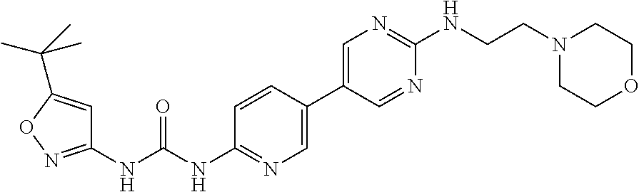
C1(C2=CN=C(NC(NC3=NOC(C(C)(C)C)=C3)=O)C=C2)=CN=C(NCCN2CCOCC2)N=C1
